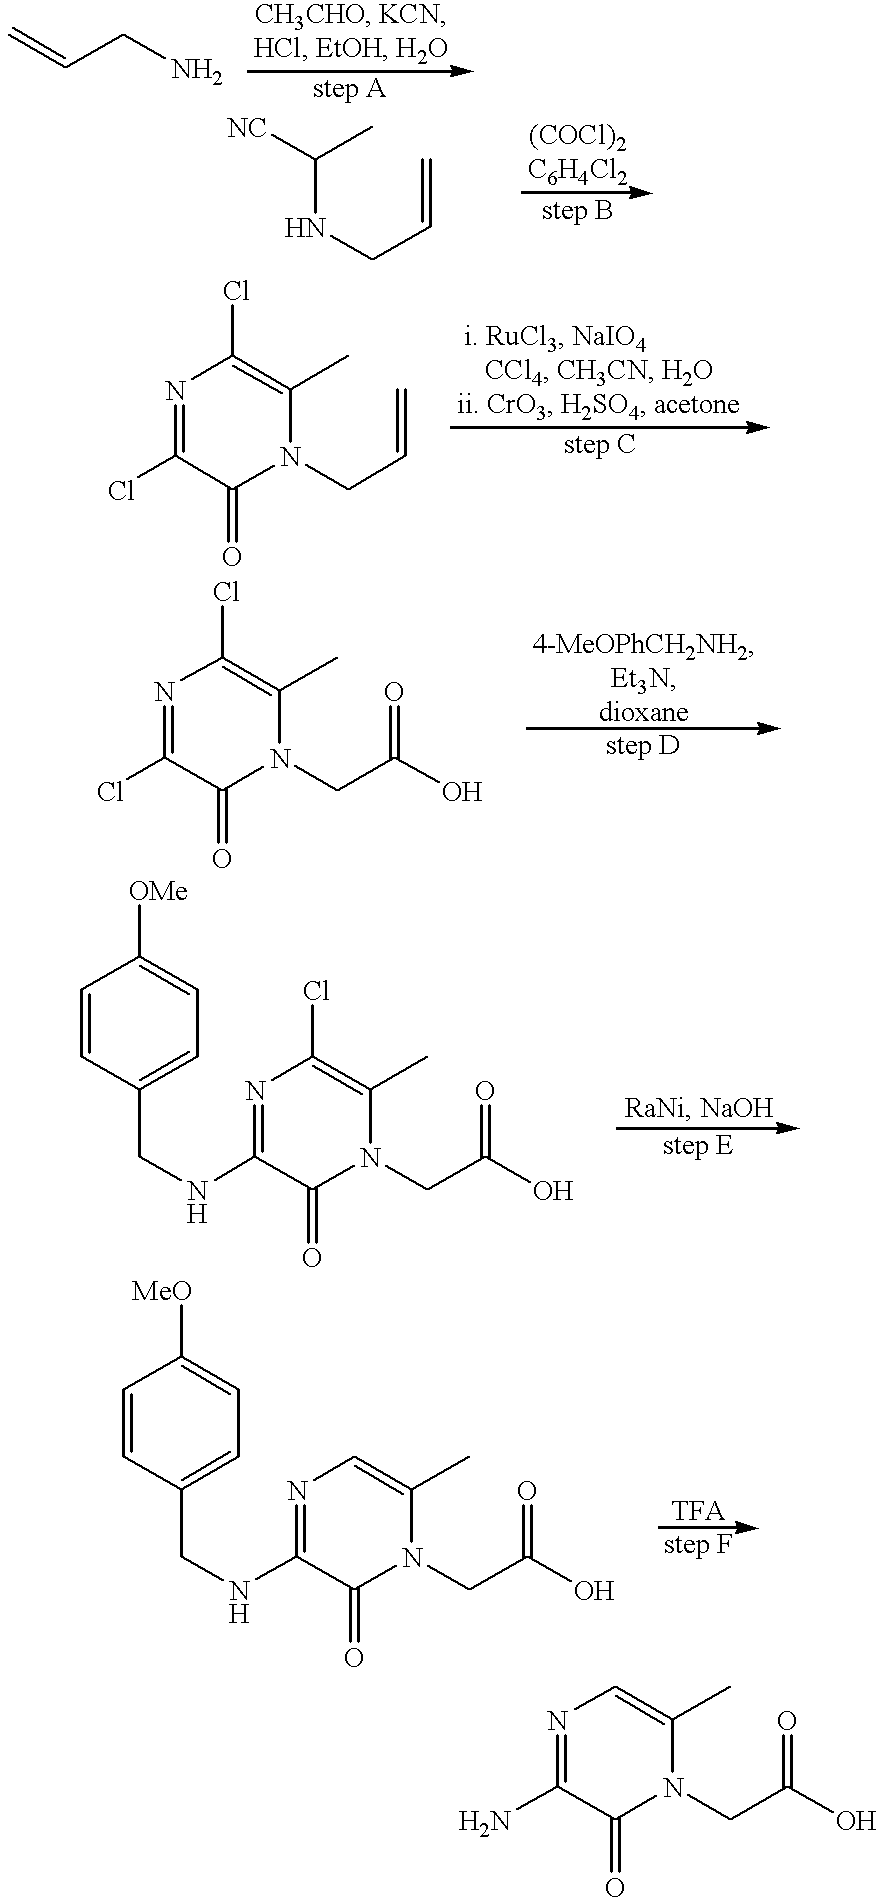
C=CCN.C(NCC=C)(C)[NC].N1=C(Cl)C(=O)N(CC=C)C(C)=C1Cl.N1=C(Cl)C(=O)N(CC(=O)O)C(C)=C1Cl.N1=C(NCC2=CC=C([OMe])C=C2)C(=O)N(CC(=O)O)C(C)=C1Cl.N1=C(NCC2=CC=C([MeO])C=C2)C(=O)N(CC(=O)O)C(C)=C1.N1=C(N)C(=O)N(CC(=O)O)C(C)=C1
